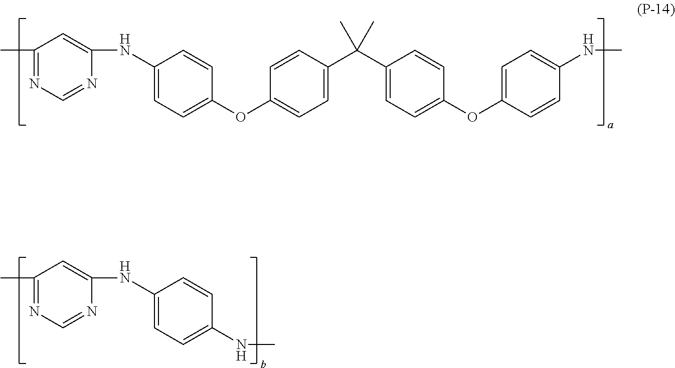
C1(C)=NC=NC(NC2=CC=C(OC3=CC=C(C(C4=CC=C(OC5=CC=C(NC)C=C5)C=C4)(C)C)C=C3)C=C2)=C1.C1(C)=NC=NC(NC2=CC=C(NC)C=C2)=C1
